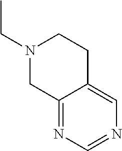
N1(CC)CCC2=CN=CN=C2C1
